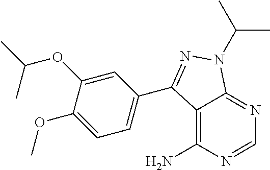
C1=NC(N)=C2C(=N1)N(C(C)C)N=C2C1=CC=C(OC)C(OC(C)C)=C1
